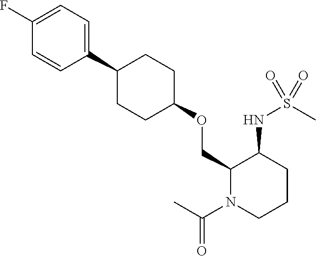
C1(C2CCC(OCC3N(C(C)=O)CCCC3NS(C)(=O)=O)CC2)=CC=C(F)C=C1
